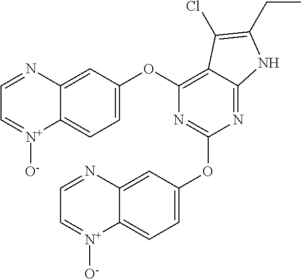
C1=C(OC2=C3C(=NC(OC4=CC=C5C(=C4)N=CC=[N+]5[O-])=N2)NC(CC)=C3Cl)C=C2C(=C1)[N+]([O-])=CC=N2
